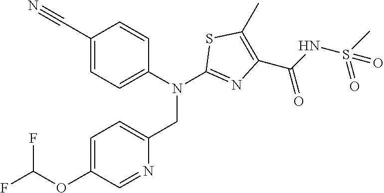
C1(N(C2=NC(C(=O)NS(C)(=O)=O)=C(C)S2)CC2=CC=C(OC(F)F)C=N2)=CC=C(C#N)C=C1
